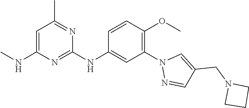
C1=C(NC)N=C(NC2=CC(N3N=CC(CN4CCC4)=C3)=C(OC)C=C2)N=C1C
